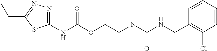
C1=CC(CNC(N(CCOC(NC2=NN=C(CC)S2)=O)C)=O)=C(Cl)C=C1
